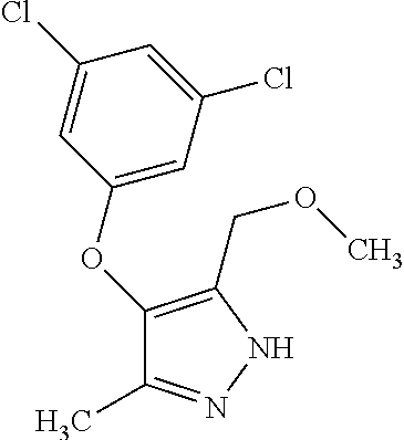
C1(OC2=C(COC)NN=C2C)=CC(Cl)=CC(Cl)=C1
